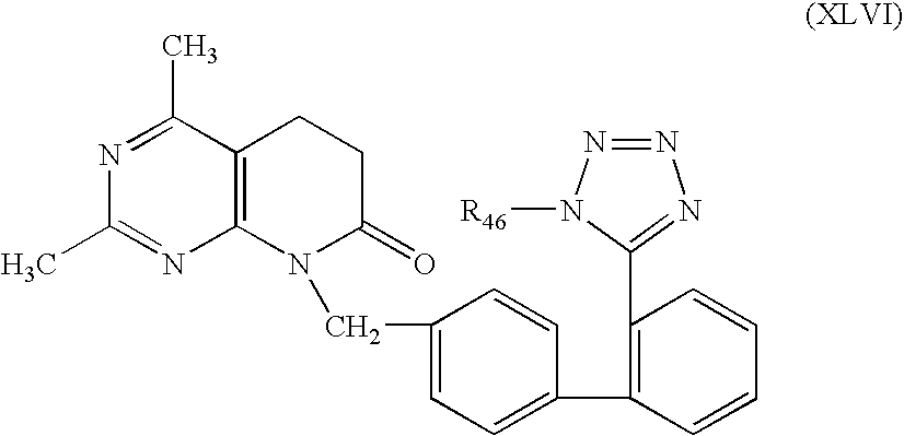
N1=C(C)C2=C(N=C1C)N(CC1=CC=C(C3=C(C4=NN=NN4[R46])C=CC=C3)C=C1)C(=O)CC2
